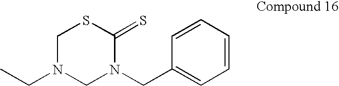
C1N(CC)CN(CC2=CC=CC=C2)C(=S)S1
